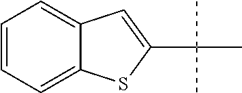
C12=CC=CC=C1C=C(C(C)(C)C)S2
